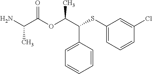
NC(C(OC(C(SC1=CC=CC(Cl)=C1)C1=CC=CC=C1)C)=O)C
